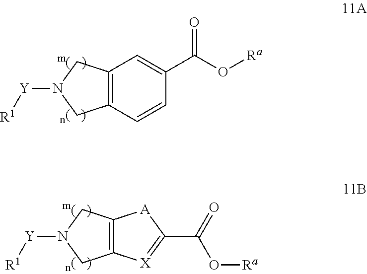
C12=C(C=CC(C(O[Ra])=O)=C1)CN([Y][R1])C2.C12=C(CN([Y][R1])C1)[X]=C(C(=O)O[Ra])[A]2
